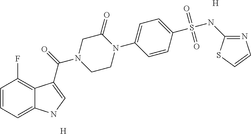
[H].C1=CC=C2C(=C1F)C(C(N1CC(=O)N(C3=CC=C(S(NC4=NC=CS4)(=O)=O)C=C3)CC1)=O)=CN2.[H]
